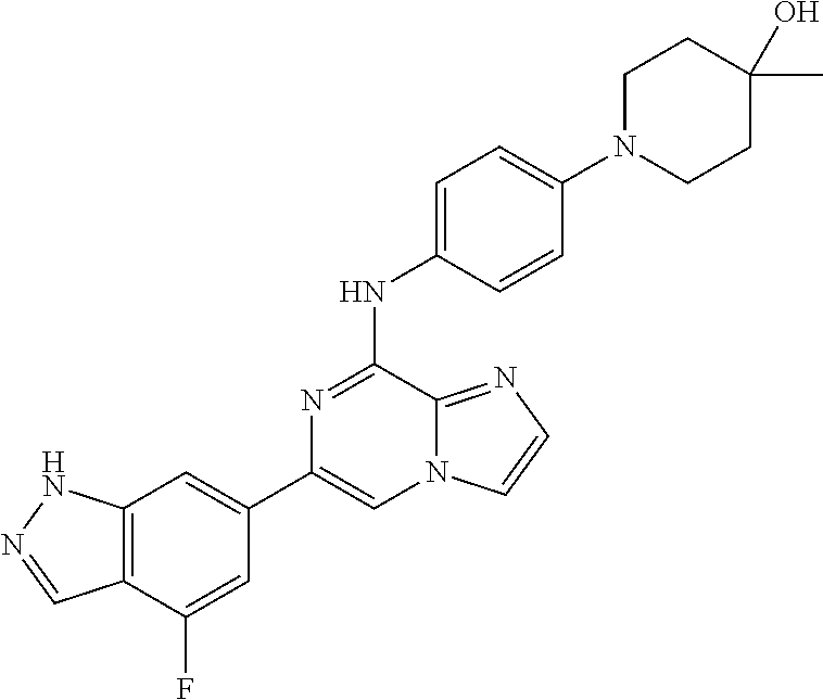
C1(C2=CC3=C(C(F)=C2)C=NN3)=CN2C(=NC=C2)C(NC2=CC=C(N3CCC(C)(O)CC3)C=C2)=N1
